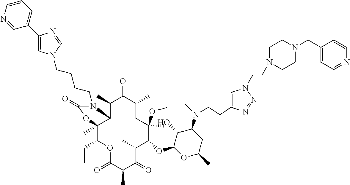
C1(C)C2C(C)(C(CC)OC(=O)C(C)C(=O)C(C)C(OC3OC(C)CC(N(C)CCC4=CN(CCN5CCN(CC6=CC=NC=C6)CC5)N=N4)C3O)C(OC)(C)CC(C)C1=O)OC(=O)N2CCCCN1C=C(C2=CC=CN=C2)N=C1
